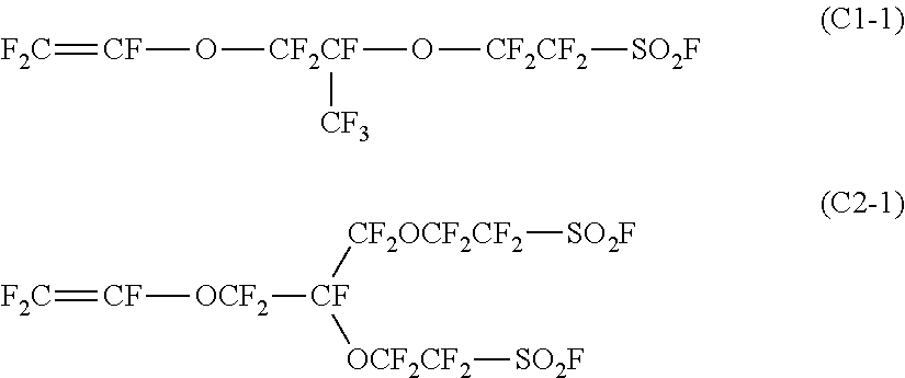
[F2C]=[CF]O[CF2CF]([CF3])O[CF2CF2][SO2F].[F2C]=[CF][OCF2][CF]([CF2OCF2CF2][SO2F])[OCF2CF2][SO2F]
